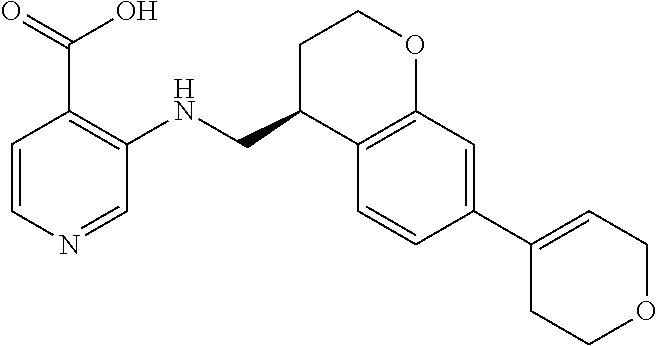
C1=CN=CC(NCC2C3=C(OCC2)C=C(C2=CCOCC2)C=C3)=C1C(=O)O
